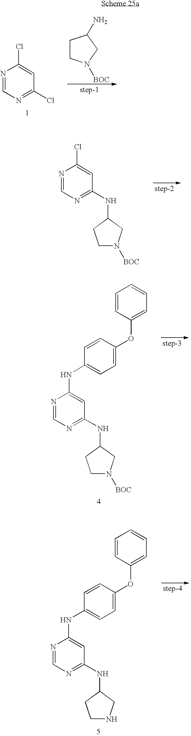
N1=CN=C(Cl)C=C1Cl.C1CN([BOC])CC1N.N1=CN=C(NC2CCN([BOC])C2)C=C1Cl.N1=CN=C(NC2CCN([BOC])C2)C=C1NC1=CC=C(OC2=CC=CC=C2)C=C1.N1=CN=C(NC2CCNC2)C=C1NC1=CC=C(OC2=CC=CC=C2)C=C1
